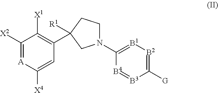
C1([X2])=[A]C([X4])=CC(C2([R1])CCN(C3=[B1][B2]=C([G])[B3]=[B4]3)C2)=C1[X1]
